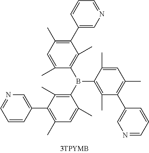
C1(C2=C(C)C=C(C)C(B(C3=C(C)C(C4=CN=CC=C4)=C(C)C=C3C)C3=C(C)C(C4=CN=CC=C4)=C(C)C=C3C)=C2C)=CN=CC=C1
